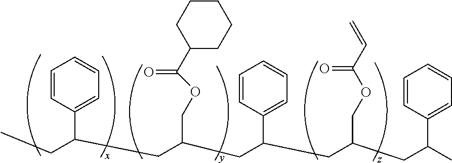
CCC(CC(CC(CC(CC(C)C1=CC=CC=C1)COC(C=C)=O)C1=CC=CC=C1)COC(C1CCCCC1)=O)C1=CC=CC=C1
